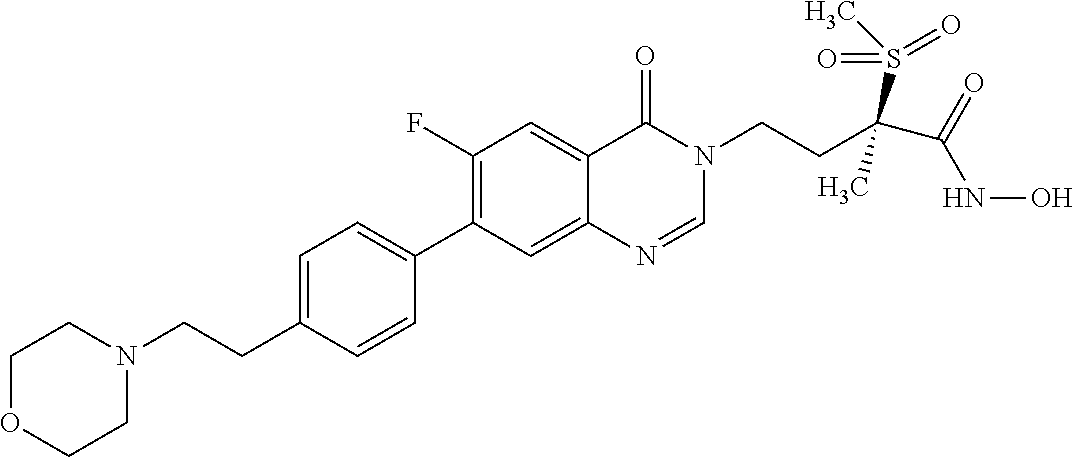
C1=C(CCN2CCOCC2)C=CC(C2=C(F)C=C3C(=C2)N=CN(CCC(C(=O)NO)(S(C)(=O)=O)C)C3=O)=C1
